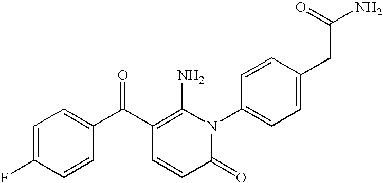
C1=C(F)C=CC(C(C2=C(N)N(C3=CC=C(CC(N)=O)C=C3)C(=O)C=C2)=O)=C1
